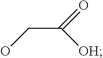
OCC([OH])=O
